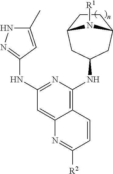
C12=C(NC3CC4CCC(C3)N4[R1])N=C(NC3=NNC(C)=C3)C=C1N=C([R2])C=C2
